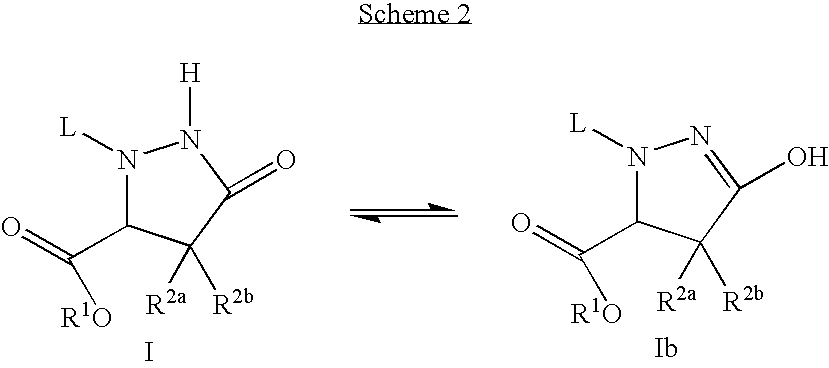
N1([L])C(C(=O)[R1O])C([R2b])([R2a])C(=O)N1[H].I.N1([L])C(C(=O)[R1O])C([R2b])([R2a])C(O)=N1.[Ib]
